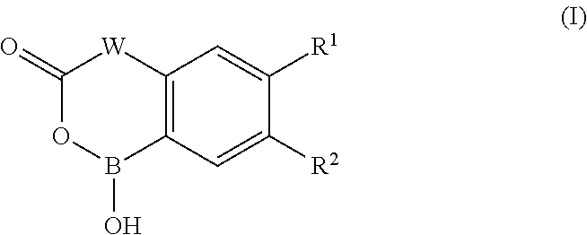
C12=C(C=C([R2])C([R1])=C1)B(O)OC(=O)[W]2
